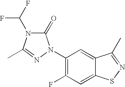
C1(=O)N(C(F)F)C(C)=NN1C1=C(F)C=C2C(=C1)C(C)=NS2
